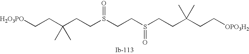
C(CCS(=O)CCS(=O)CCC(CC[OPO3H2])(C)C)(CC[H2O3PO])(C)C
